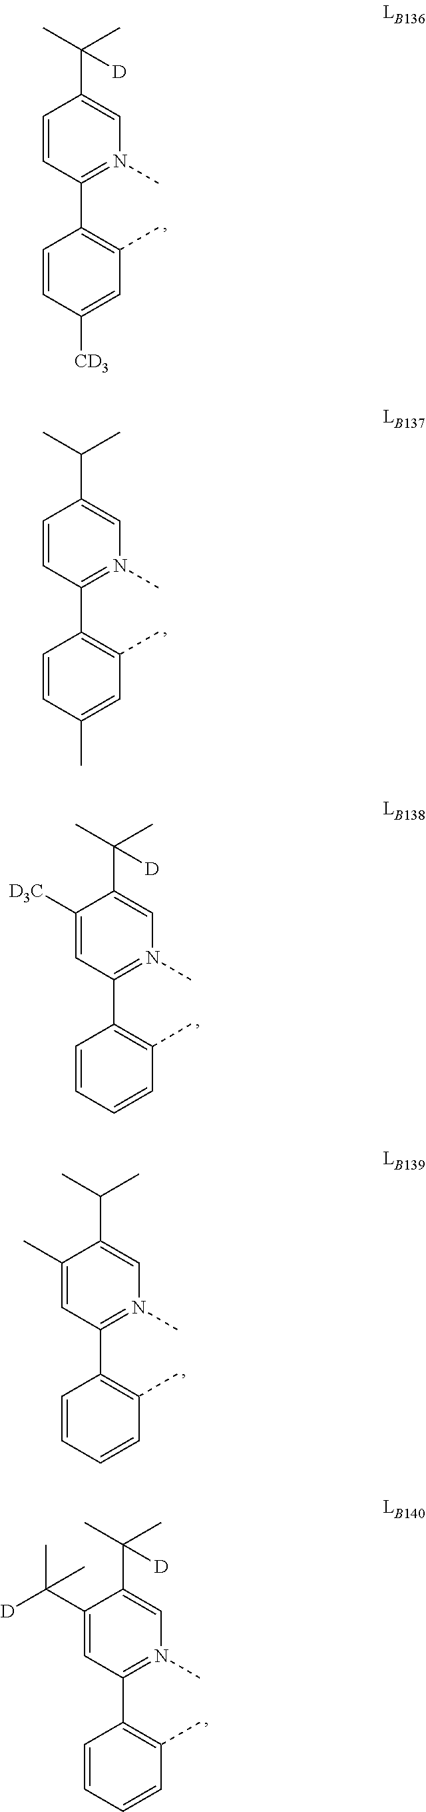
C1=CC(C2=C(C)C=C([CD3])C=C2)=N(C)C=C1C(C)(C)[D].C1=CC(C2=C(C)C=C(C)C=C2)=N(C)C=C1C(C)C.C1([D3C])=CC(C2=C(C)C=CC=C2)=N(C)C=C1C(C)(C)[D].C1(C)=CC(C2=C(C)C=CC=C2)=N(C)C=C1C(C)C.C1(C(C)([D])C)=CC(C2=C(C)C=CC=C2)=N(C)C=C1C(C)(C)[D]
